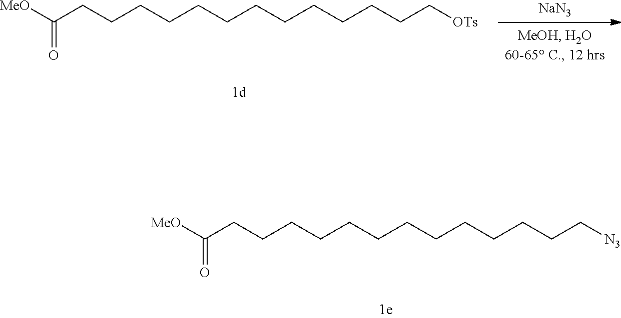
C(CCCCCCCCC[N3])CCCC([MeO])=O.C(CCCCCCCCC[OTs])CCCC([MeO])=O.[NaN3]
